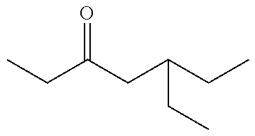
CCC(CC(CC)CC)=O
